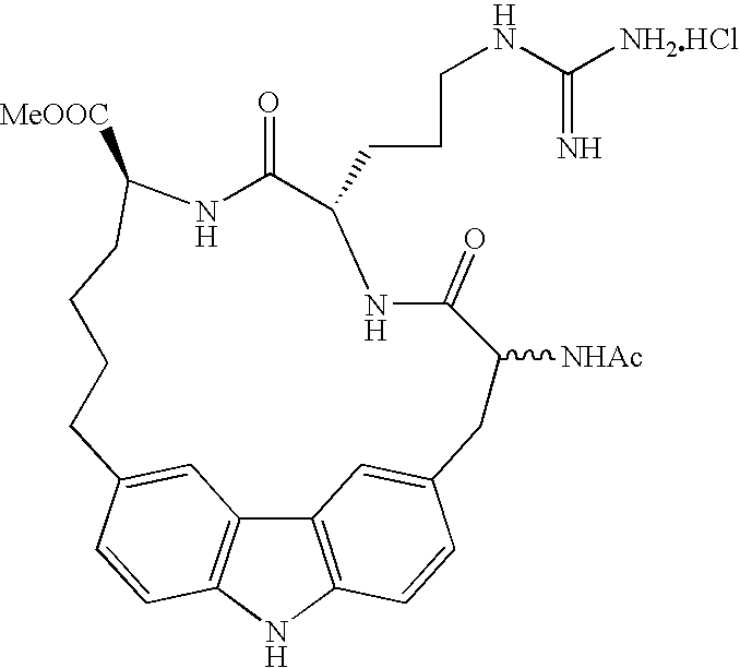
C12=C3NC4=C1C=C(C=C4)CCCCC([MeOOC])NC(=O)C(CCCNC(=N)[NH2HCl])NC(=O)C([NHAc])CC(=C2)C=C3
